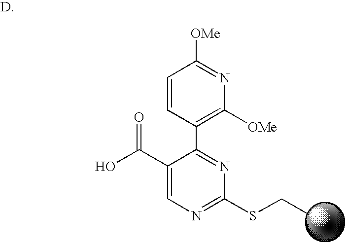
C1=CC(C2=NC(SCC)=NC=C2C(O)=O)=C([OMe])N=C1[OMe]
